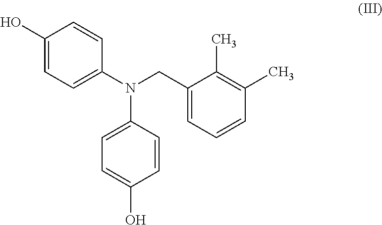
N(C1=CC=C(O)C=C1)(C1=CC=C(O)C=C1)CC1=CC=CC(C)=C1C
